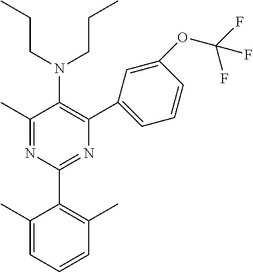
C1(C)=NC(C2=C(C)C=CC=C2C)=NC(C2=CC=CC(OC(F)(F)F)=C2)=C1N(CCC)CCC
